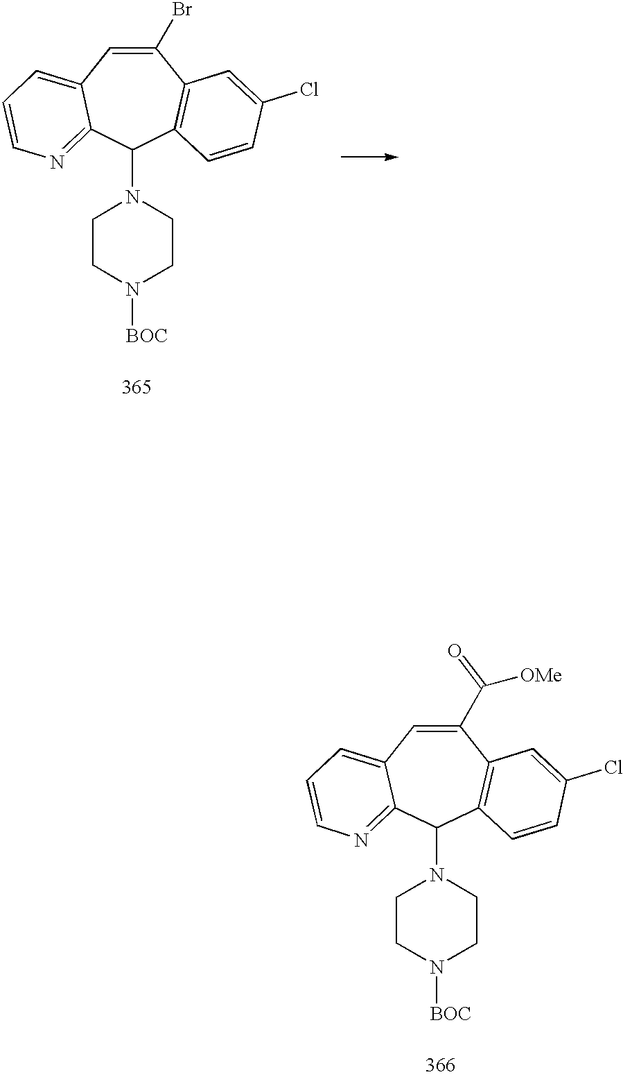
C1(C([OMe])=O)=CC2=CC=CN=C2C(N2CCN([BOC])CC2)C2=C1C=C(Cl)C=C2.C1(Br)=CC2=CC=CN=C2C(N2CCN([BOC])CC2)C2=C1C=C(Cl)C=C2
